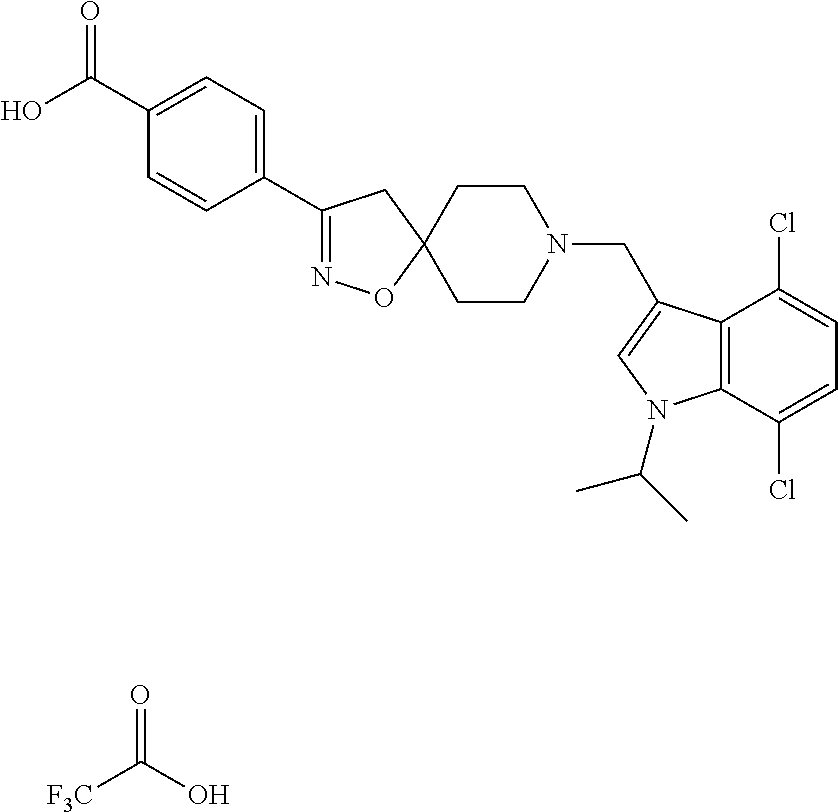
O=C(O)[F3C].O=C(C1=CC=C(C2=NOC3(C2)CCN(CC2=CN(C(C)C)C4=C2C(Cl)=CC=C4Cl)CC3)C=C1)O
